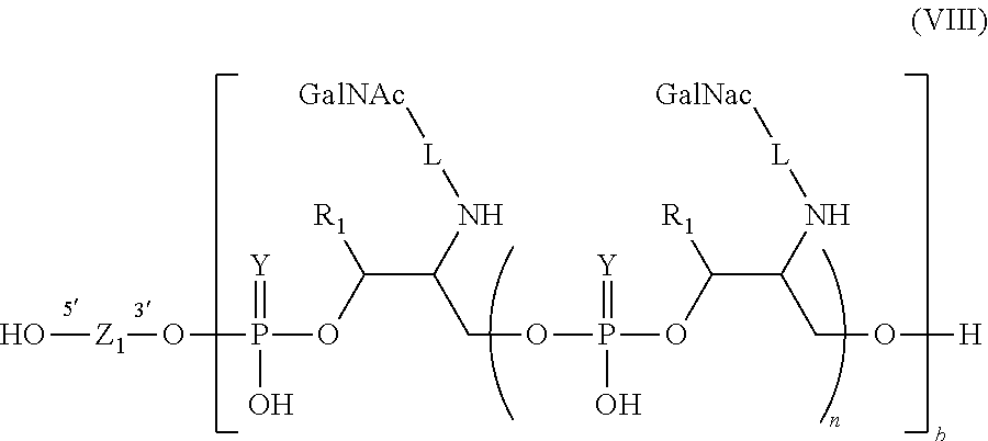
C(C(C(OP(O[Z1]O)(=[Y])O)[R1])N[L][GalNAc])OP(OC(C(CO[H])N[L][GalNac])[R1])(=[Y])O
